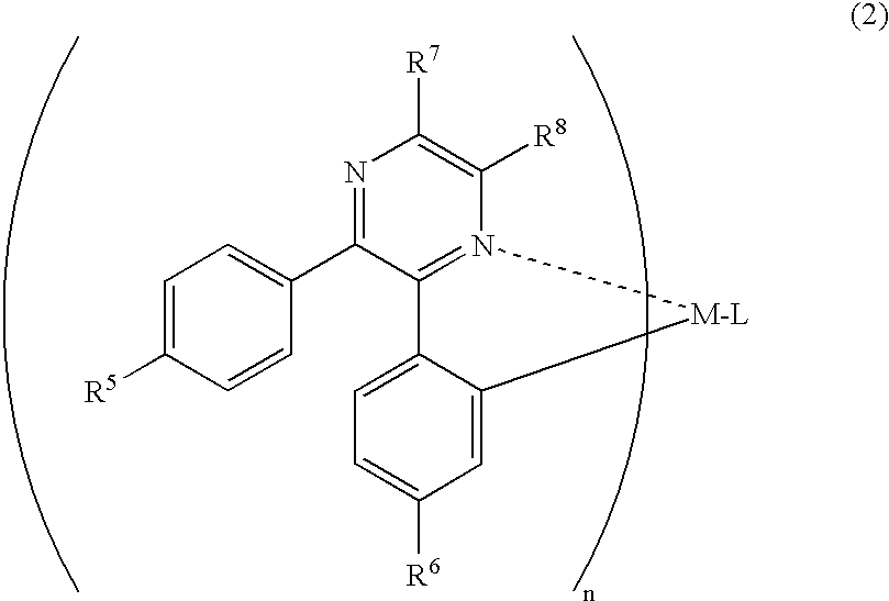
C1=C([R5])C=CC(C2=NC([R7])=C([R8])N3=C2C2=CC=C([R6])C=C2[M-L]3)=C1
